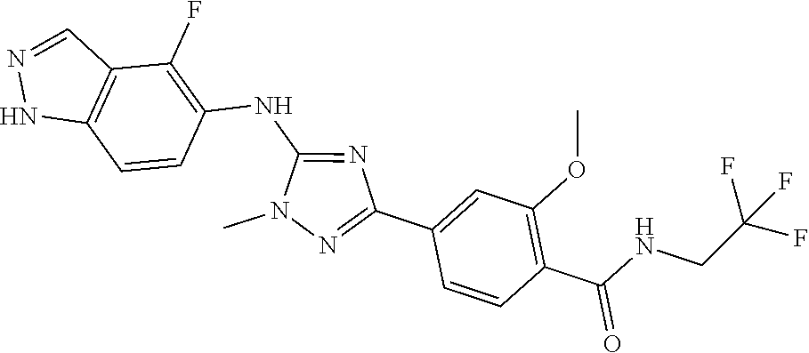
N1(C)N=C(C2=CC(OC)=C(C(NCC(F)(F)F)=O)C=C2)N=C1NC1=C(F)C2=C(NN=C2)C=C1
